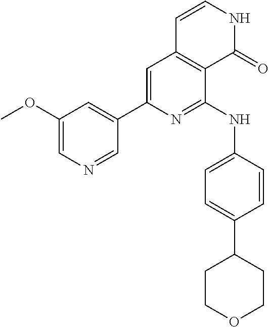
C1=C(C2=CC(OC)=CN=C2)N=C(NC2=CC=C(C3CCOCC3)C=C2)C2=C1C=CNC2=O
